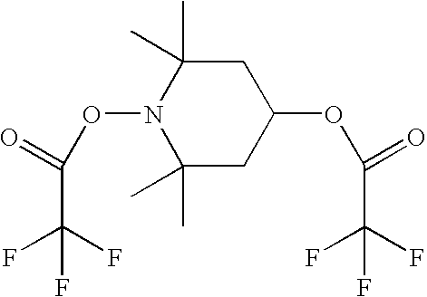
C1(C)(C)CC(OC(C(F)(F)F)=O)CC(C)(C)N1OC(=O)C(F)(F)F
